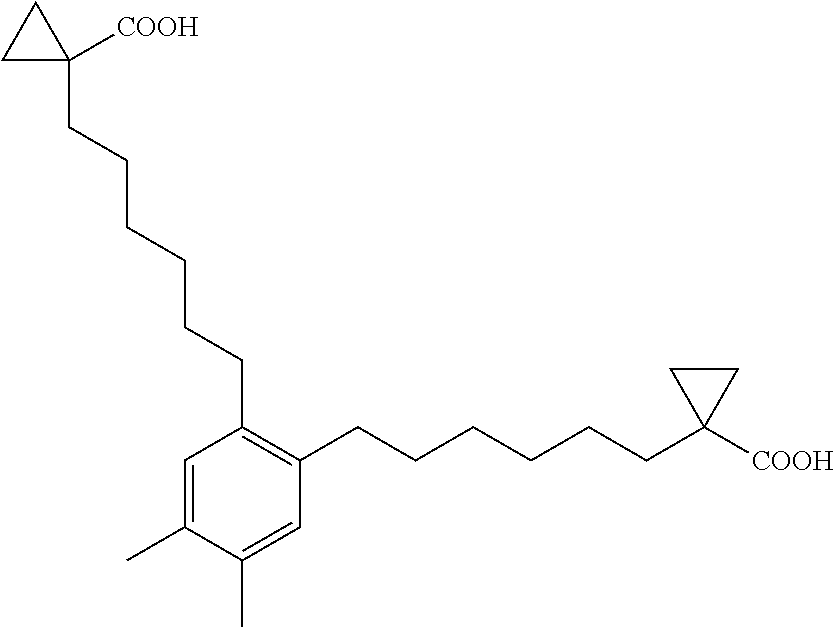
C1(C)=CC(CCCCCCC2([COOH])CC2)=C(CCCCCCC2([COOH])CC2)C=C1C
